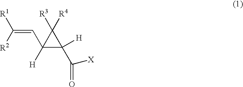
[R1]C(=CC1([H])C(C([X])=O)([H])C1([R3])[R4])[R2]
